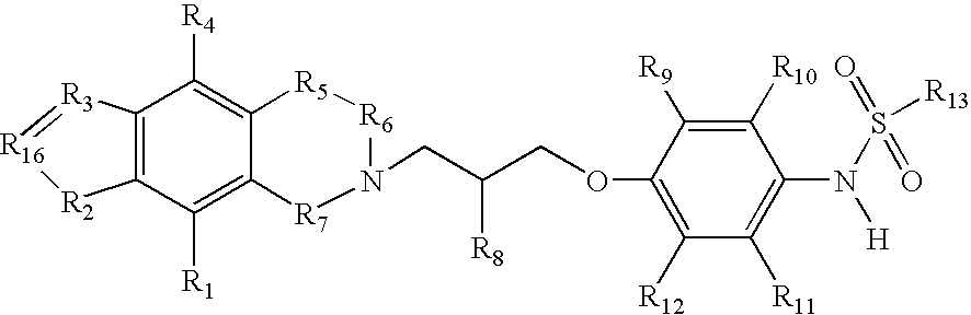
C12=C(C([R1])=C3C(=C1[R4])[R5][R6]N(CC(COC1=C([R12])C([R11])=C(N(S([R13])(=O)=O)[H])C([R10])=C1[R9])[R8])[R7]3)[R2][R16]=[R3]2
